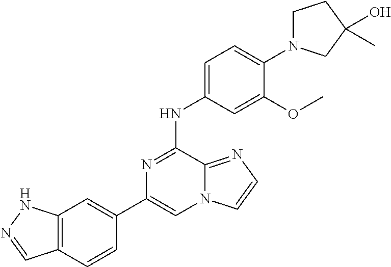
C1(C2=CC3=C(C=C2)C=NN3)=CN2C(=NC=C2)C(NC2=CC=C(N3CCC(C)(O)C3)C(OC)=C2)=N1
